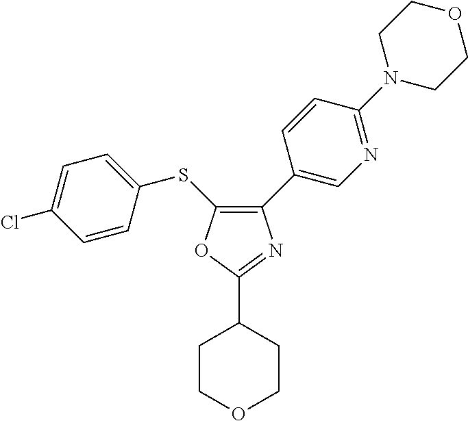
C1(C2=CN=C(N3CCOCC3)C=C2)=C(SC2=CC=C(Cl)C=C2)OC(C2CCOCC2)=N1
